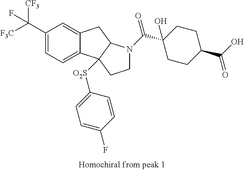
C1(C([CF3])([F3C])F)=CC=C2C(=C1)CC1C2([O2S]C2=CC=C(F)C=C2)CCN1C(C1(O)CCC(C(O)=O)CC1)=O
